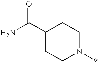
C1(C(N)=O)CCN(*)CC1
